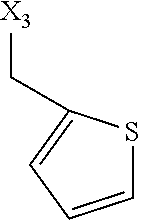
C1=CC=C(C[X3])S1
